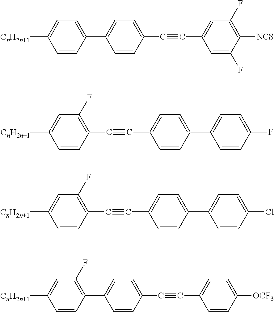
C1=CC(C#CC2=CC(F)=C([NCS])C(F)=C2)=CC=C1C1=CC=C([CnH2n+1])C=C1.C(#CC1=CC=C(C2=CC=C(F)C=C2)C=C1)C1=C(F)C=C([CnH2n+1])C=C1.C(#CC1=CC=C(C2=CC=C(Cl)C=C2)C=C1)C1=C(F)C=C([CnH2n+1])C=C1.C1=CC(C#CC2=CC=C([OCF3])C=C2)=CC=C1C1=C(F)C=C([CnH2n+1])C=C1
